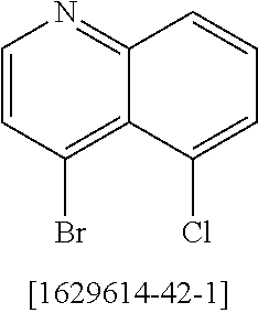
C1=CC(Br)=C2C(=N1)C=CC=C2Cl
